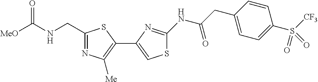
C1(CNC([MeO])=O)=NC([Me])=C(C2=CSC(NC(CC3=CC=C(S(=O)([CF3])=O)C=C3)=O)=N2)S1
